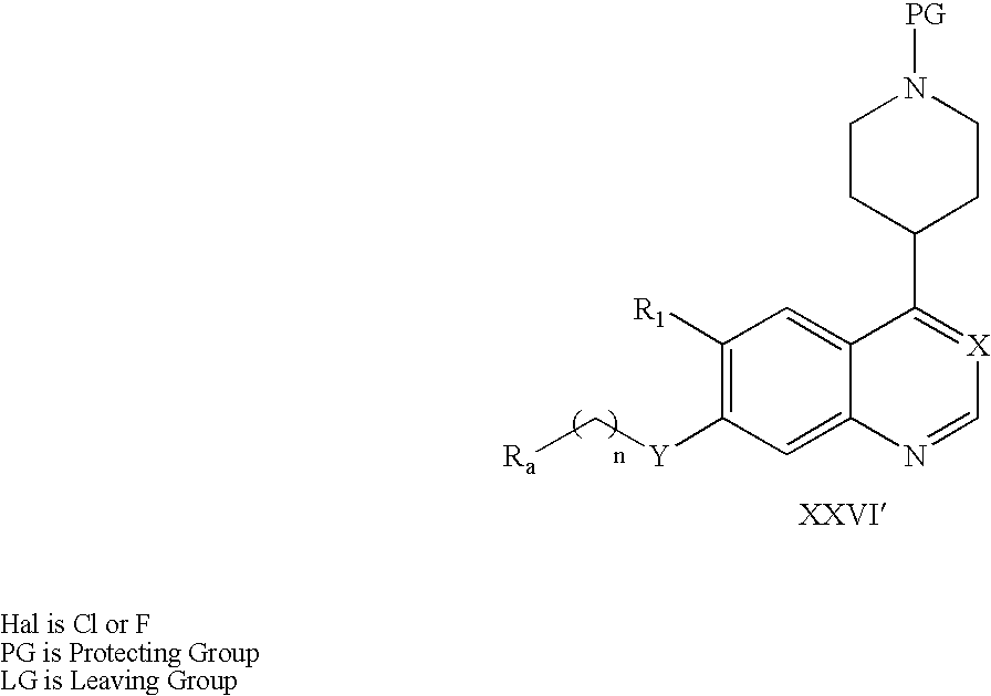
C1([R1])=C([Y]C[Ra])C=C2C(=C1)C(C1CCN([PG])CC1)=[X]C=N2
